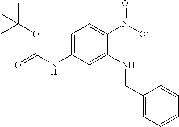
N(C1=CC=C([N+]([O-])=O)C(NCC2=CC=CC=C2)=C1)C(=O)OC(C)(C)C
